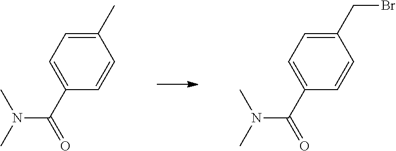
CC1=CC=C(C(N(C)C)=O)C=C1.C(C1=CC=C(C(N(C)C)=O)C=C1)Br
